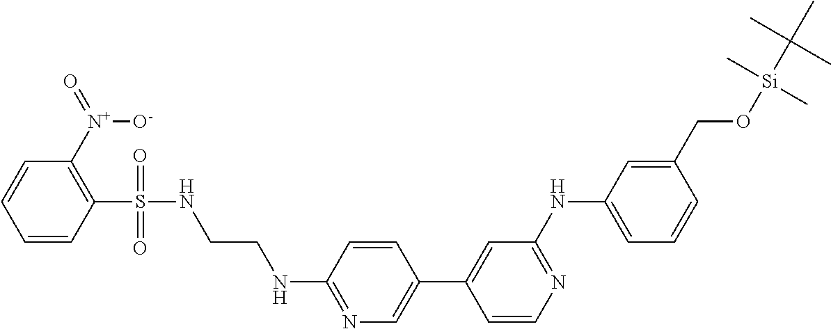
C1=CC(S(NCCNC2=NC=C(C3=CC(NC4=CC=CC(CO[Si](C(C)(C)C)(C)C)=C4)=NC=C3)C=C2)(=O)=O)=C([N+](=O)[O-])C=C1
